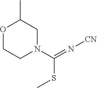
O1CCN(C(SC)=N[CN])CC1C
